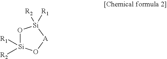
O1[Si]([R2])([R1])O[A][Si]1([R2])[R1]
